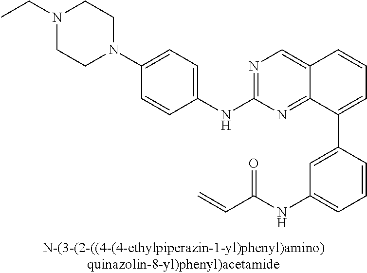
N1(CC)CCN(C2=CC=C(NC3=NC=C4C(=N3)C(C3=CC(NC(C=C)=O)=CC=C3)=CC=C4)C=C2)CC1
